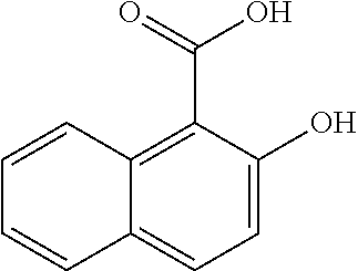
C1=C(O)C(C(=O)O)=C2C(=C1)C=CC=C2
